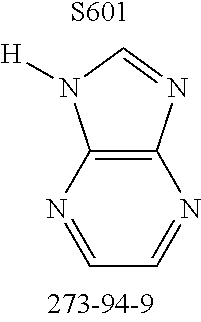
C12=C(N=CN1[H])N=CC=N2.[S601]
